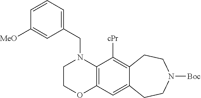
C1COC2=C(N1CC1=CC=CC([MeO])=C1)C([cPr])=C1C(=C2)CCN([Boc])CC1
